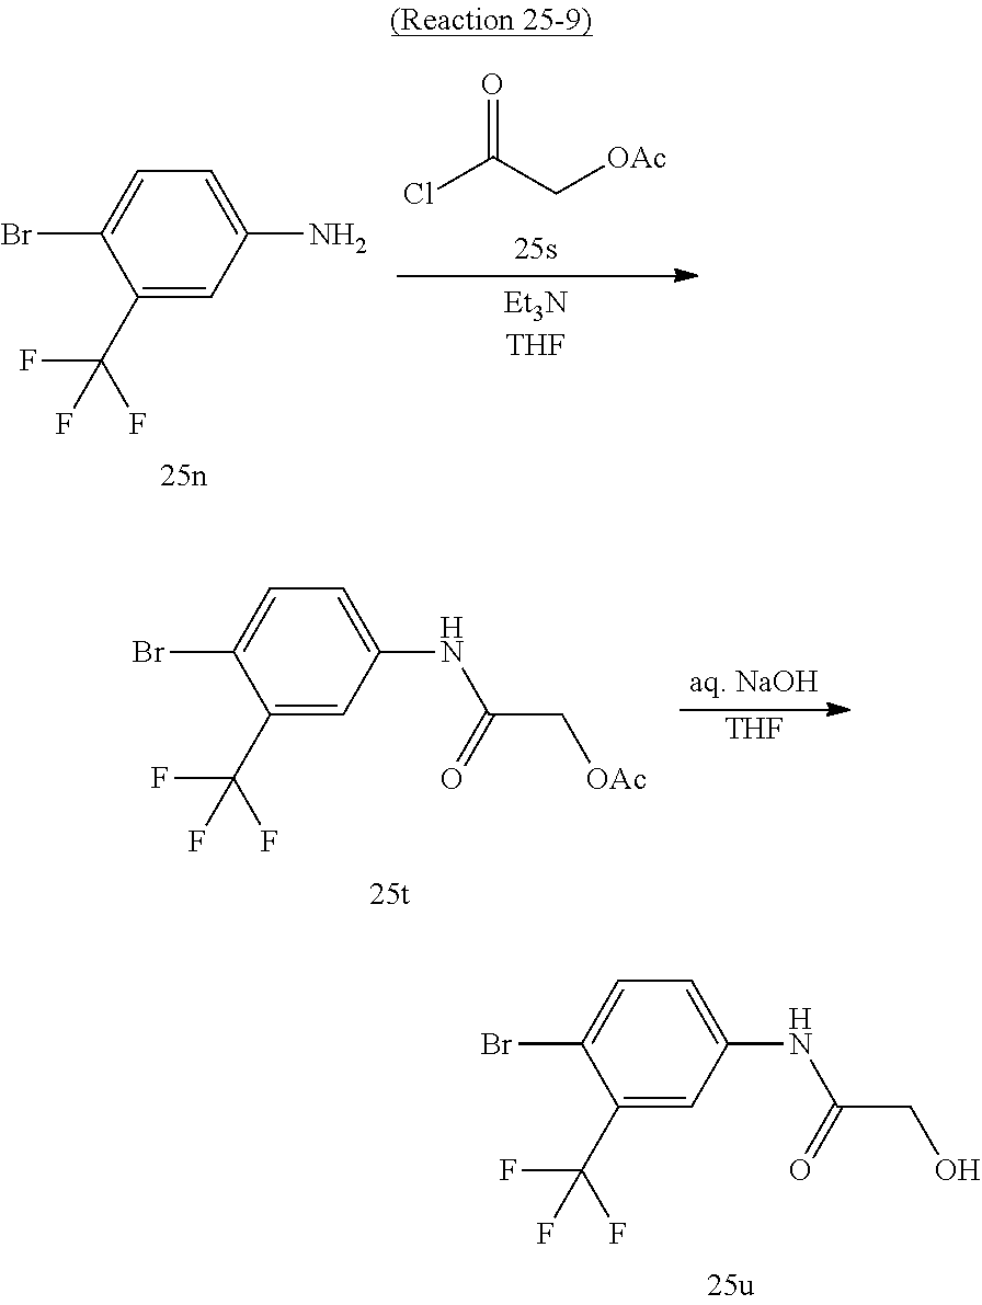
C1(C(F)(F)F)=CC(N)=CC=C1Br.O=C(C[OAc])Cl.[THF].C1(C(F)(F)F)=CC(NC(C[OAc])=O)=CC=C1Br.C1(C(F)(F)F)=CC(NC(CO)=O)=CC=C1Br
